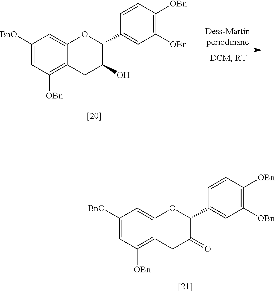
C1([BnO])=CC([OBn])=C2C(=C1)OC(C1=CC([OBn])=C([OBn])C=C1)C(=O)C2.C1([BnO])=CC([OBn])=C2C(=C1)OC(C1=CC([OBn])=C([OBn])C=C1)C(O)C2
